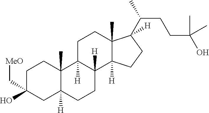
C1C(O)(C[MeO])CC2([H])C(C)(C1)C1([H])C([H])(CC2)C2([H])C(C)(CC1)C(C(C)CCC(O)(C)C)([H])CC2
